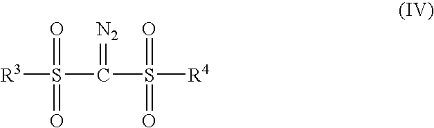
S([R3])(=O)(=O)C(=[N2])S(=O)(=O)[R4]
